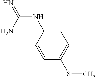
N(C(N)=N)C1=CC=C(SC)C=C1
